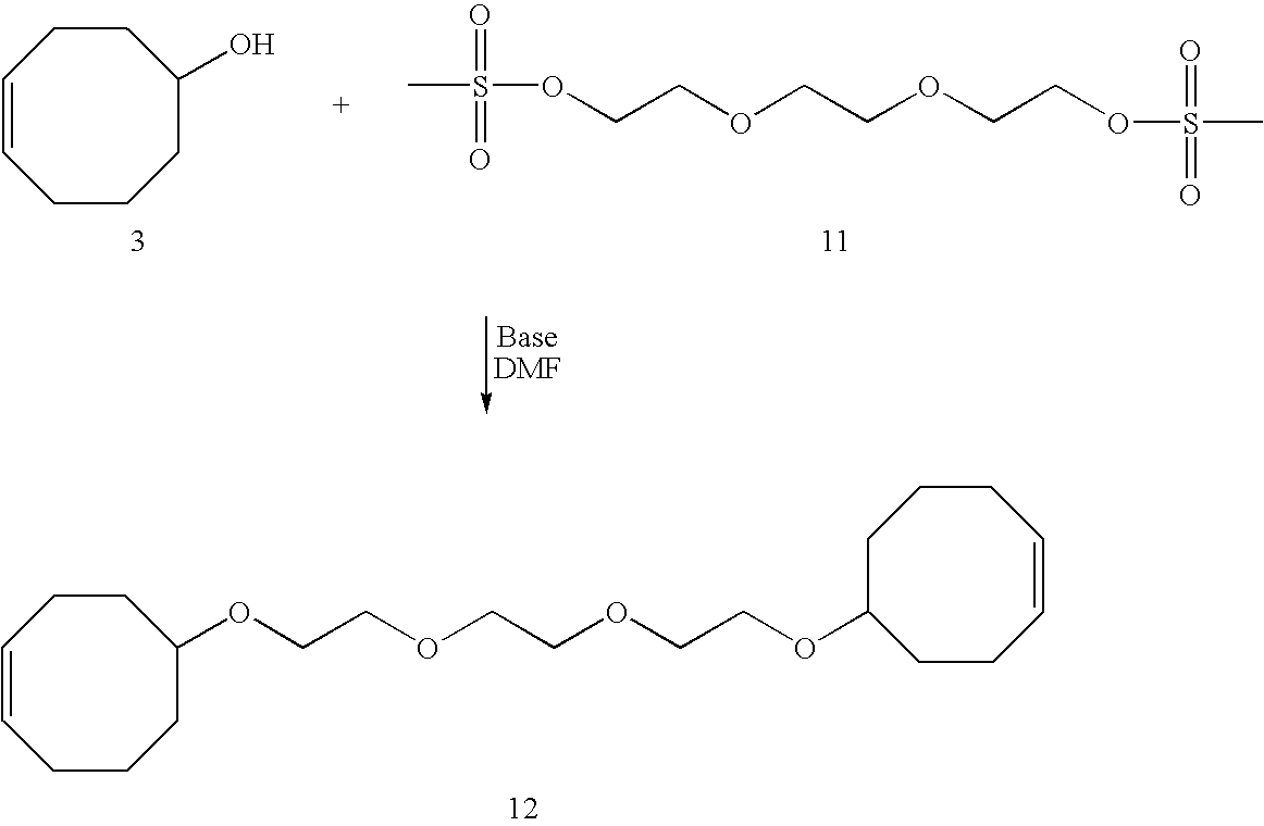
C1=CCCCC(O)CC1.CS(OCCOCCOCCOS(C)(=O)=O)(=O)=O.C1=CCCCC(OCCOCCOCCOC2CCC=CCCC2)CC1
